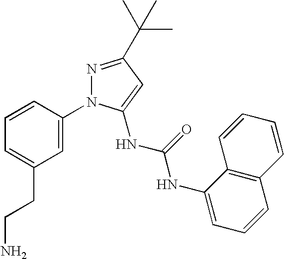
C1=CC(N2N=C(C(C)(C)C)C=C2NC(NC2=CC=CC3=C2C=CC=C3)=O)=CC(CCN)=C1
